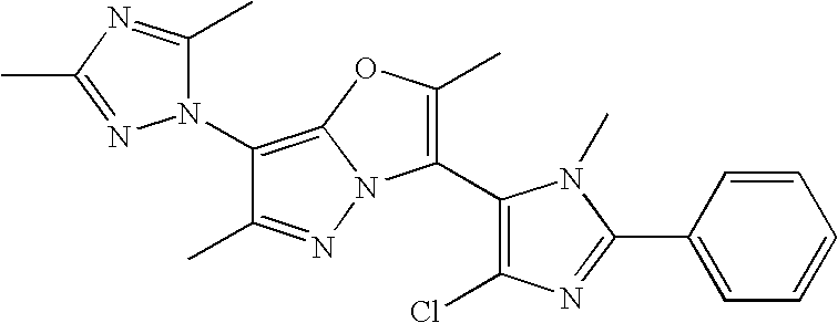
C1(N2C(C)=NC(C)=N2)=C2N(N=C1C)C(C1=C(Cl)N=C(C3=CC=CC=C3)N1C)=C(C)O2
